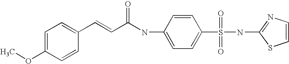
C1=C(OC)C=CC(C=CC(NC2=CC=C(S(NC3=NC=CS3)(=O)=O)C=C2)=O)=C1
